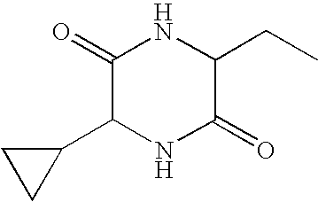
C1(=O)C(C2CC2)NC(=O)C(CC)N1
